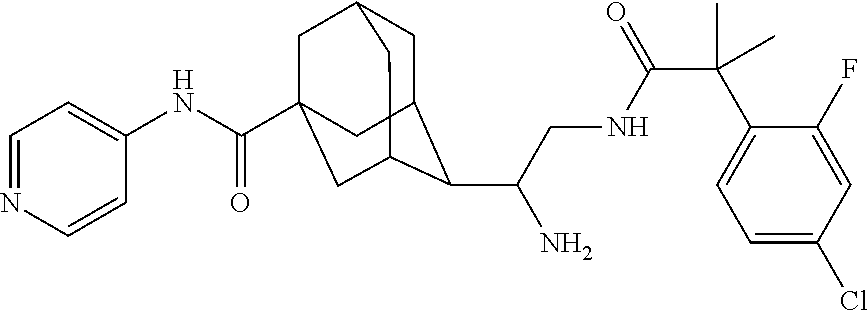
C1C2C(C(CNC(C(C3=CC=C(Cl)C=C3F)(C)C)=O)N)C3CC(C(NC4=CC=NC=C4)=O)(CC1C3)C2
